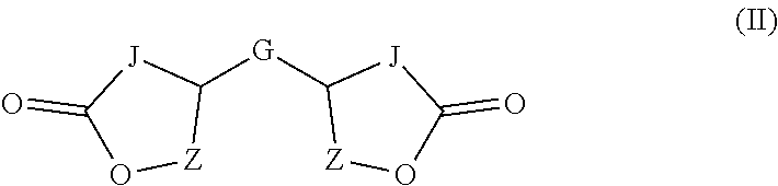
[G](C1[Z]OC(=O)[J]1)C1[Z]OC(=O)[J]1
